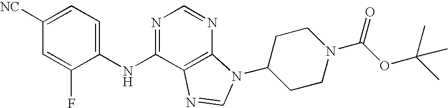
C1([NC])=CC=C(NC2=NC=NC3=C2N=CN3C2CCN(C(OC(C)(C)C)=O)CC2)C(F)=C1
